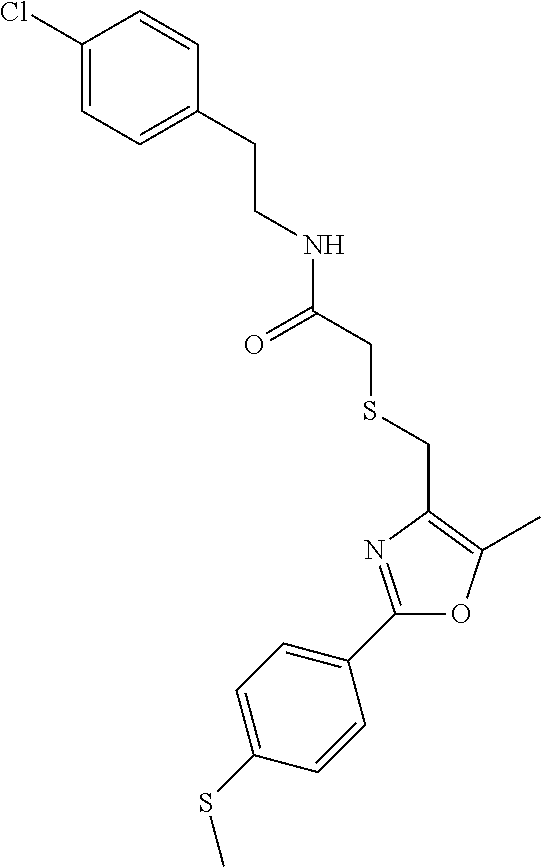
C1(C2=CC=C(SC)C=C2)=NC(CSCC(=O)NCCC2=CC=C(Cl)C=C2)=C(C)O1
